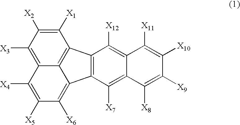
C1([X1])=C([X2])C([X3])=C2C([X4])=C([X5])C([X6])=C3C4=C(C1=C23)C([X12])=C1C(=C4[X7])C([X8])=C([X9])C([X10])=C1[X11]
